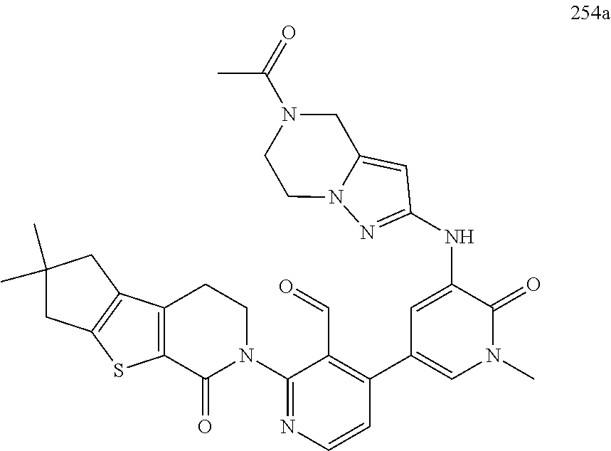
C12=C(C(=O)N(C3=NC=CC(C4=CN(C)C(=O)C(NC5=NN6C(=C5)CN(C(=O)C)CC6)=C4)=C3C=O)CC1)SC1=C2CC(C)(C)C1
